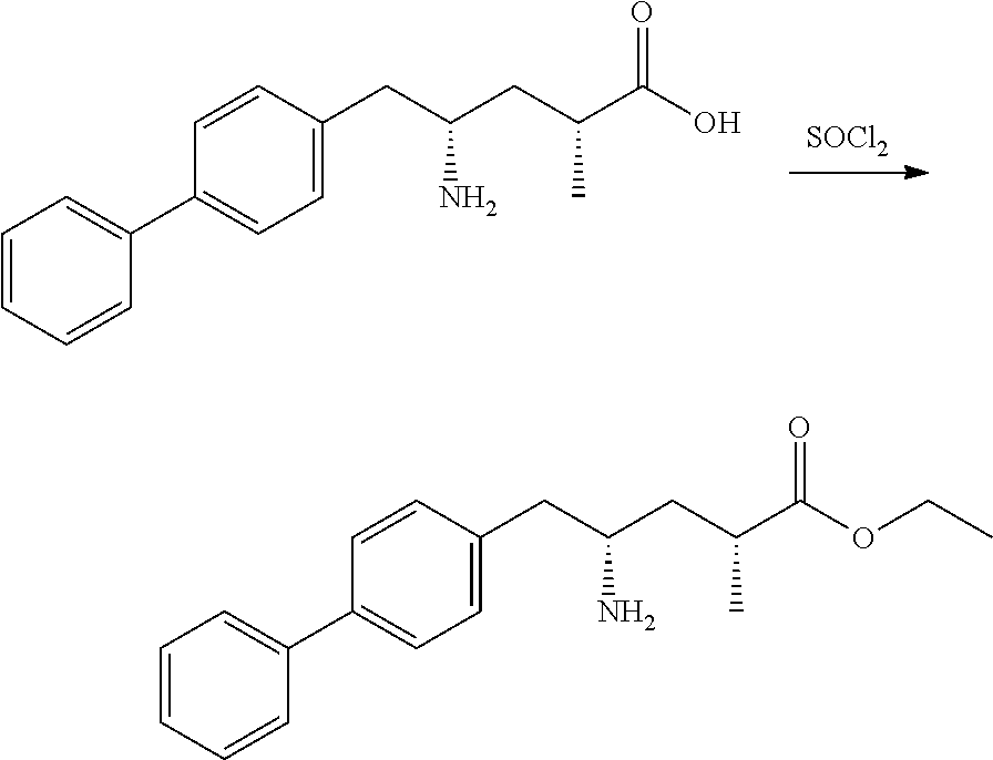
[SOCl2].C1=CC=CC(C2=CC=C(CC(CC(C(O)=O)C)N)C=C2)=C1.C1=CC=CC(C2=CC=C(CC(CC(C(OCC)=O)C)N)C=C2)=C1
